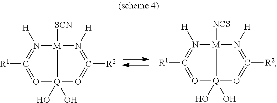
N1([H])=C([R1])=O[Q]2(O)(O)[M]1([NCS])N([H])=C([R2])=O2.N1([H])=C([R1])=O[Q]2(O)(O)[M]1([SCN])N([H])=C([R2])=O2
